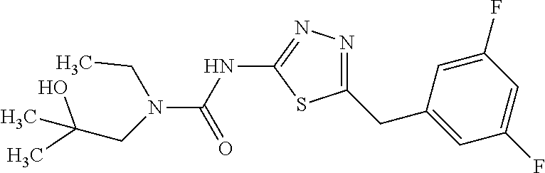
N(C(NC1=NN=C(CC2=CC(F)=CC(F)=C2)S1)=O)(CC)CC(C)(O)C
